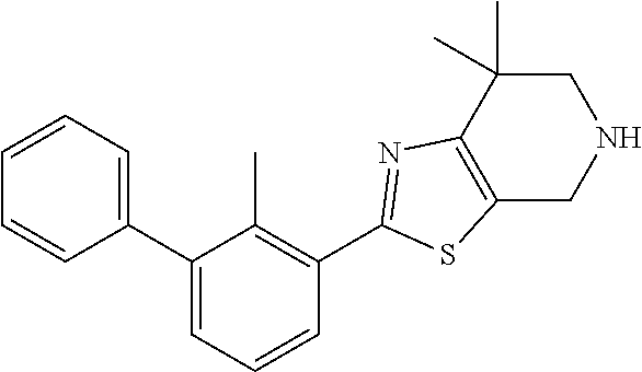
C1(C2=CC=CC(C3=NC4=C(CNCC4(C)C)S3)=C2C)=CC=CC=C1
